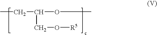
CCC(CO[R5])OC
